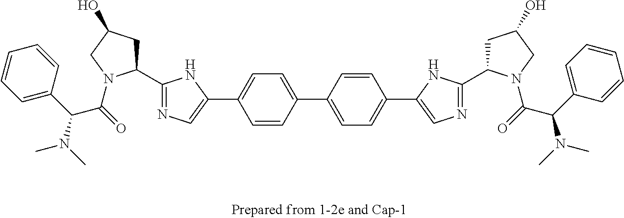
C1=C(C(N(C)C)C(=O)N2C(C3=NC=C(C4=CC=C(C5=CC=C(C6=CN=C(C7CC(O)CN7C(=O)C(C7=CC=CC=C7)N(C)C)N6)C=C5)C=C4)N3)CC(O)C2)C=CC=C1
